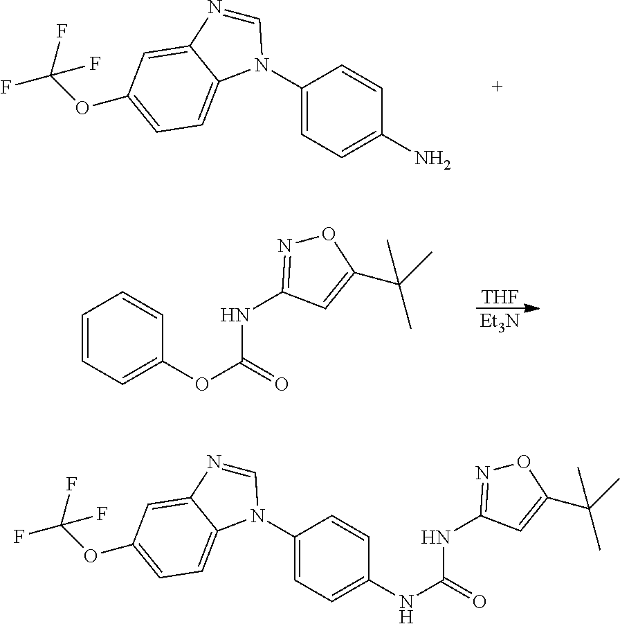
C1(N2C=NC3=CC(OC(F)(F)F)=CC=C32)=CC=C(N)C=C1.C1=CC=C(OC(=O)NC2=NOC(C(C)(C)C)=C2)C=C1.[THF].[Et3N].C(=O)(NC1=NOC(C(C)(C)C)=C1)NC1=CC=C(N2C=NC3=CC(OC(F)(F)F)=CC=C32)C=C1
